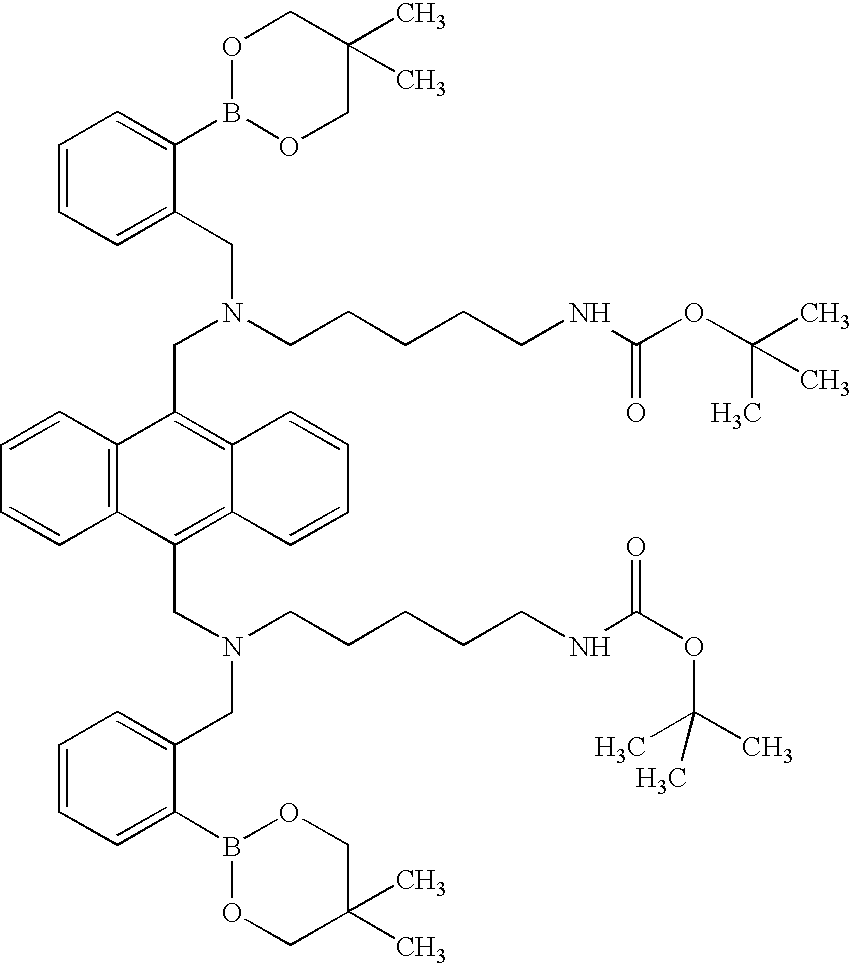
C1=CC2=C(C=C1)C(CN(CCCCCNC(OC(C)(C)C)=O)CC1=CC=CC=C1B1OCC(C)(C)CO1)=C1C(=C2CN(CCCCCNC(OC(C)(C)C)=O)CC2=CC=CC=C2B2OCC(C)(C)CO2)C=CC=C1
